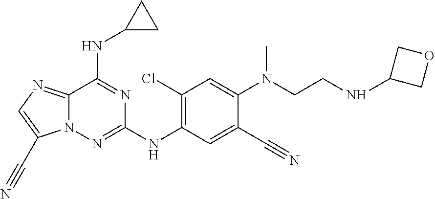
C12=NC=C(C#N)N1N=C(NC1=C(Cl)C=C(N(C)CCNC3COC3)C(C#N)=C1)N=C2NC1CC1
